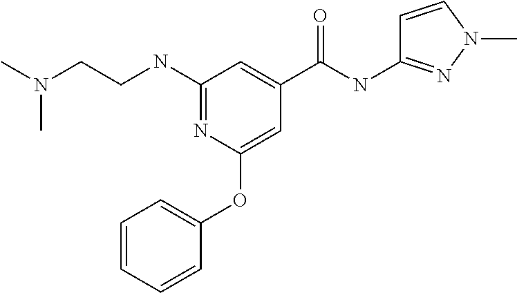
C1(NCCN(C)C)=NC(OC2=CC=CC=C2)=CC(C(NC2=NN(C)C=C2)=O)=C1
